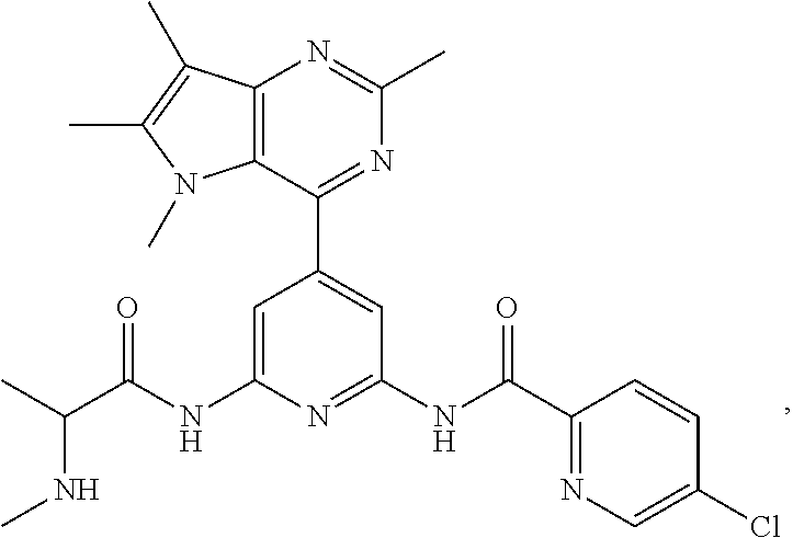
C1=C(NC(C(C)NC)=O)N=C(NC(=O)C2=NC=C(Cl)C=C2)C=C1C1=NC(C)=NC2=C1N(C)C(C)=C2C
